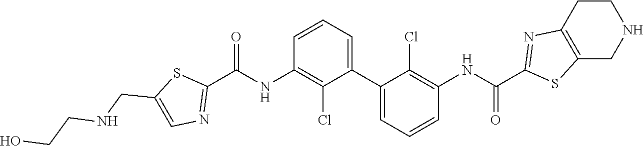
C1=CC=C(C2=CC=CC(NC(C3=NC4=C(S3)CNCC4)=O)=C2Cl)C(Cl)=C1NC(C1=NC=C(CNCCO)S1)=O
